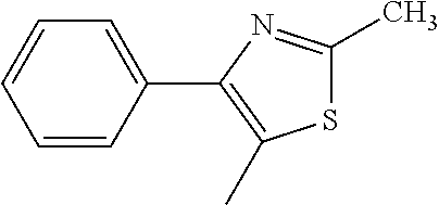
C1=CC(C2=C(C)SC(C)=N2)=CC=C1
